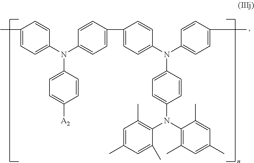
C1(C)=CC=C(N(C2=CC=C(C3=CC=C(N(C4=CC=C(C)C=C4)C4=CC=C(N(C5=C(C)C=C(C)C=C5C)C5=C(C)C=C(C)C=C5C)C=C4)C=C3)C=C2)C2=CC=C([A2])C=C2)C=C1
